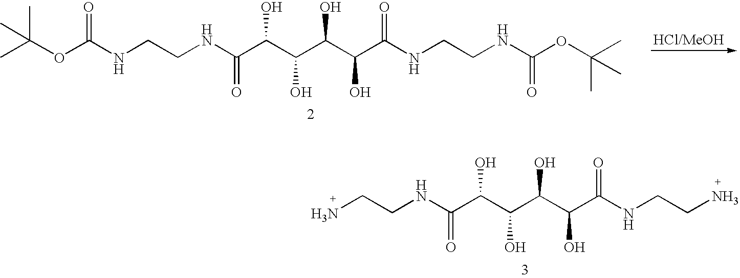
NCCNC(C(C(C(C(C(NCCN)=O)O)O)O)O)=O.CC(OC(NCCNC(C(C(C(C(C(NCCNC(OC(C)(C)C)=O)=O)O)O)O)O)=O)=O)(C)C
